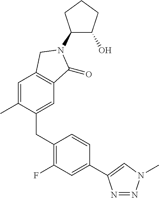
C1(N2C(=O)C3=C(C=C(C)C(CC4=C(F)C=C(C5=CN(C)N=N5)C=C4)=C3)C2)C(O)CCC1
